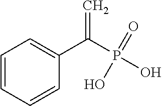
C1=CC=CC(C(P(O)(=O)O)=C)=C1
